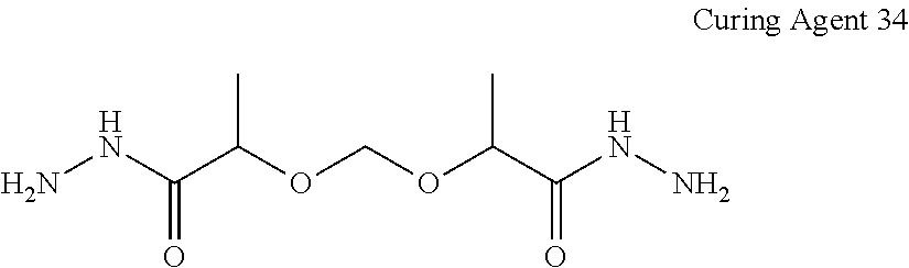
NNC(C(OCOC(C(NN)=O)C)C)=O
